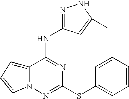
C12=CC=CN1N=C(SC1=CC=CC=C1)N=C2NC1=NNC(C)=C1
